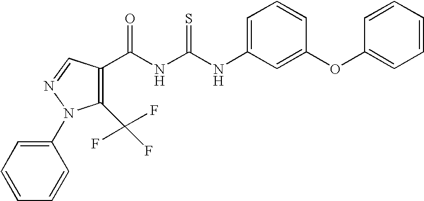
C1=C(NC(NC(=O)C2=C(C(F)(F)F)N(C3=CC=CC=C3)N=C2)=S)C=C(OC2=CC=CC=C2)C=C1
